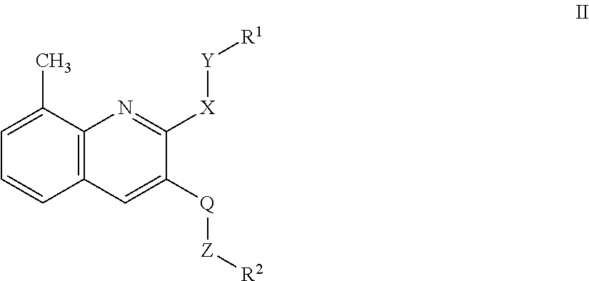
C12=C(C=C([Q][Z][R2])C([X][Y][R1])=N1)C=CC=C2C
